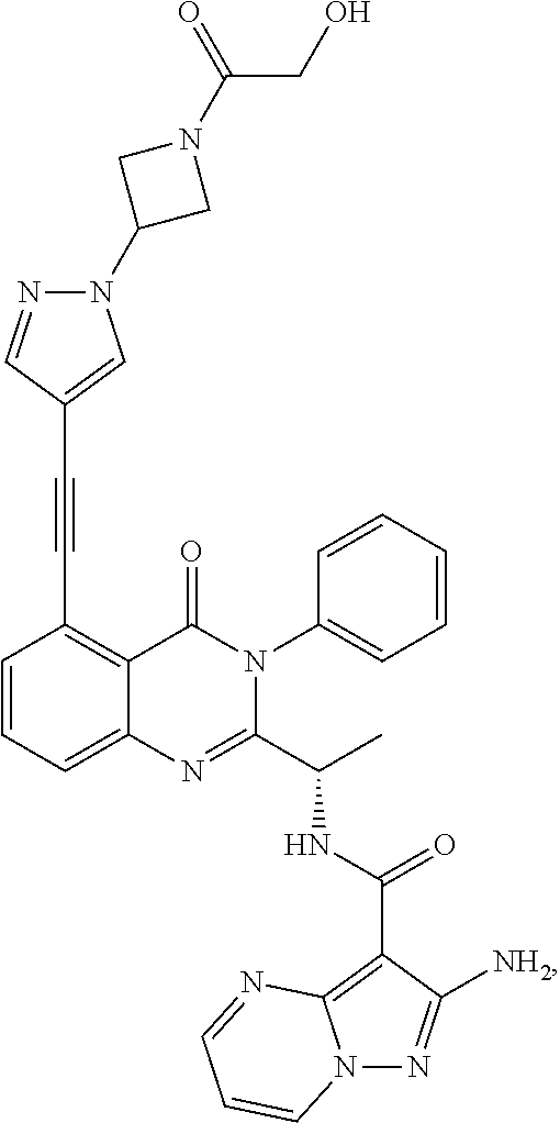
C1=CC=C2C(=C1C#CC1=CN(C3CN(C(CO)=O)C3)N=C1)C(=O)N(C1=CC=CC=C1)C(C(C)NC(C1=C3N(N=C1[NH2])C=CC=N3)=O)=N2
